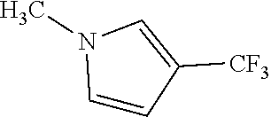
C1=CC([CF3])=CN1C
